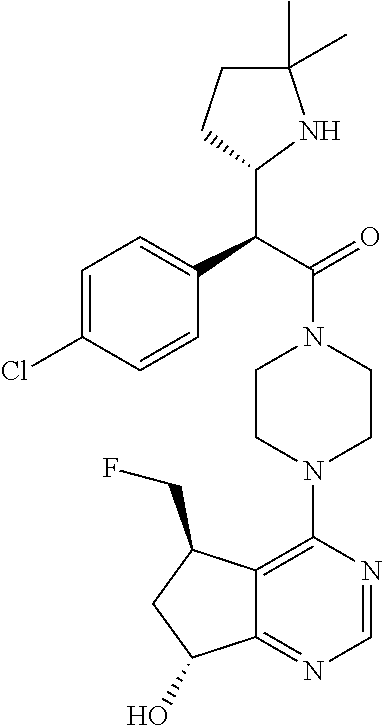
C1=C(Cl)C=CC(C(C(=O)N2CCN(C3=C4C(=NC=N3)C(O)CC4CF)CC2)C2NC(C)(C)CC2)=C1
